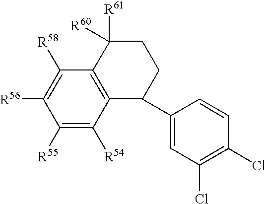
C12=C(C([R54])=C([R55])C([R56])=C1[R58])C(C1=CC(Cl)=C(Cl)C=C1)CCC2([R61])[R60]
